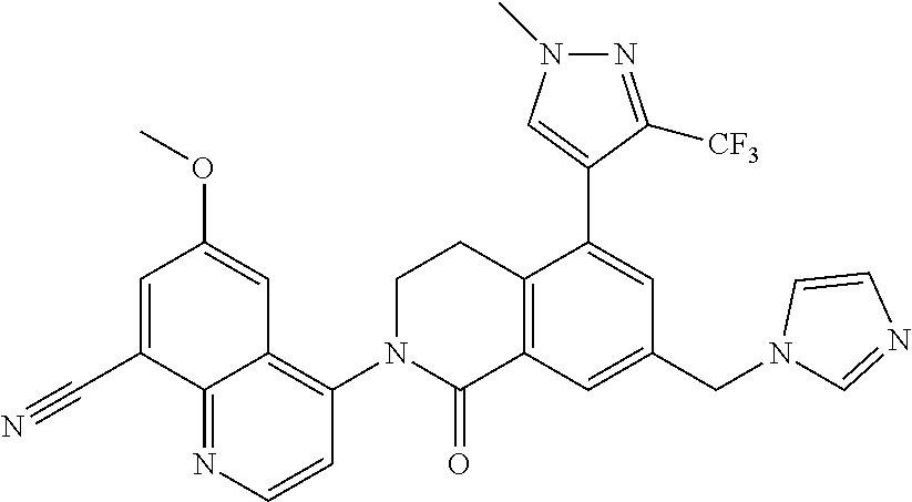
C1=C(C#N)C2=NC=CC(N3C(=O)C4=C(CC3)C(C3=CN(C)N=C3[CF3])=CC(CN3C=NC=C3)=C4)=C2C=C1OC
